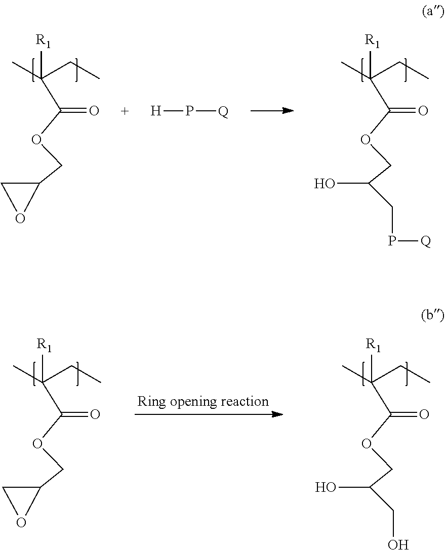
C(C(OCC1CO1)=O)([R1])(C)CC.C(C(OCC(O)CP[Q])=O)([R1])(C)CC.[H]P[Q].C(C(OCC1CO1)=O)([R1])(C)CC.C(C(OCC(O)CO)=O)([R1])(C)CC
